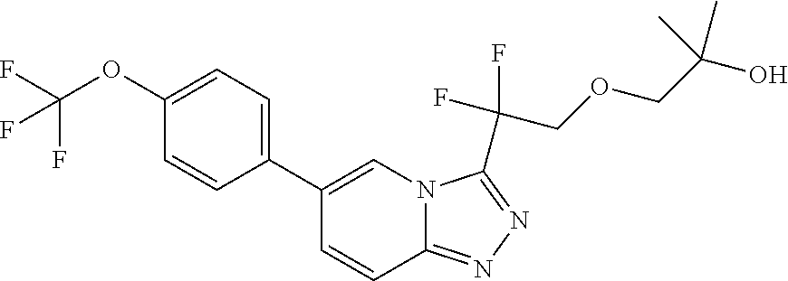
C1=C(OC(F)(F)F)C=CC(C2=CN3C(=NN=C3C(F)(F)COCC(O)(C)C)C=C2)=C1
